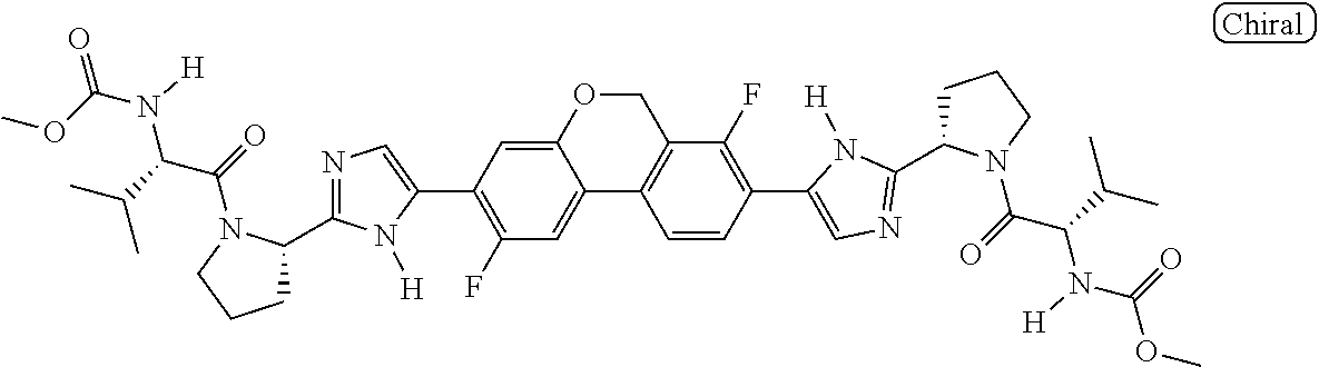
C1(C2=C(F)C=C3C(=C2)OCC2=C3C=CC(C3=CN=C(C4CCCN4C(C(C(C)C)N([H])C(=O)OC)=O)N3[H])=C2F)=CN=C(C2CCCN2C(=O)C(C(C)C)N(C(OC)=O)[H])N1[H]
